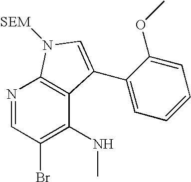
N1=CC(Br)=C(NC)C2=C1N([SEM])C=C2C1=CC=CC=C1OC
